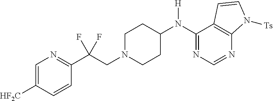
C1(N(C2CCN(CC(C3=NC=C([HF2C])C=C3)(F)F)CC2)[H])=NC=NC2=C1C=CN2[Ts]
